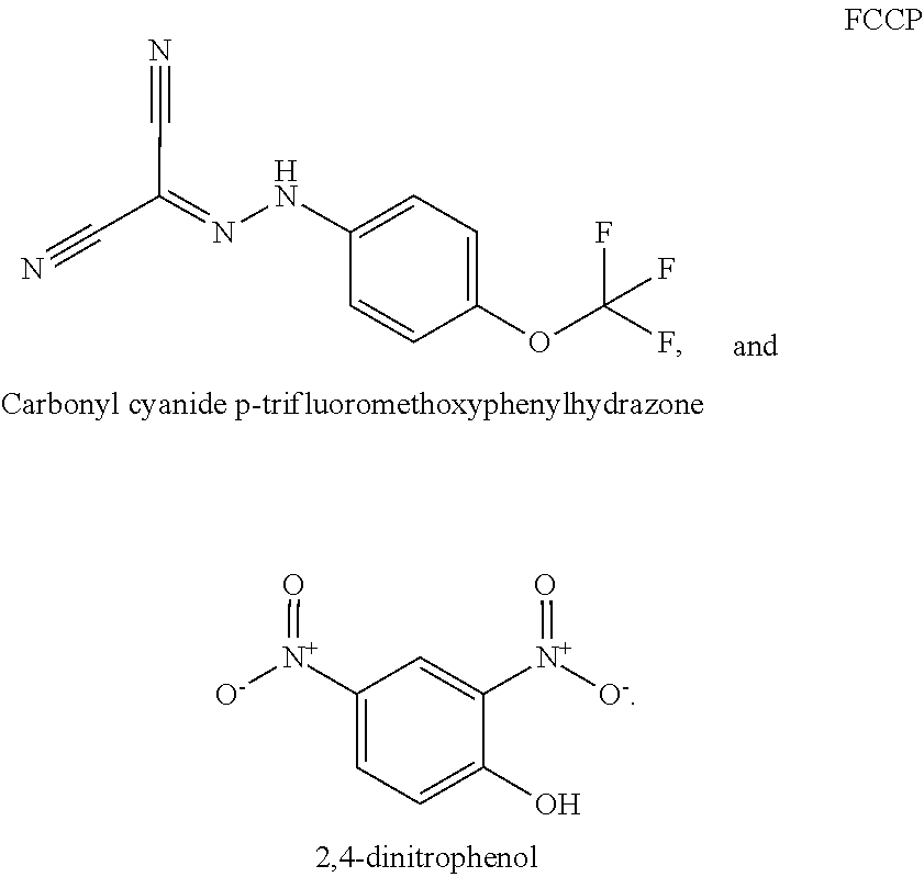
C(=NNC1=CC=C(OC(F)(F)F)C=C1)(C#N)C#N.[N+]([O-])(=O)C1=CC([N+](=O)[O-])=CC=C1O
